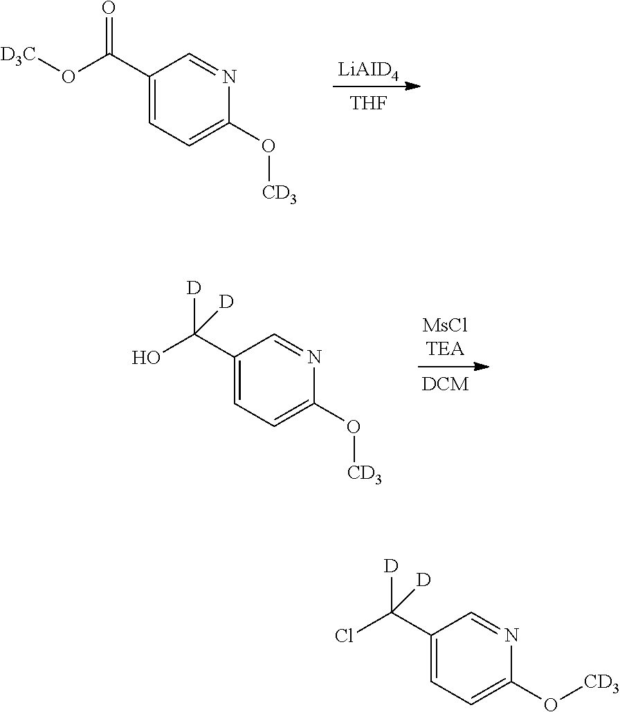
[THF].[LiAID4].C1(C(O[D3C])=O)=CC=C(O[CD3])N=C1.[DCM].C1(C(O)([D])[D])=CC=C(O[CD3])N=C1.C1(C(Cl)([D])[D])=CC=C(O[CD3])N=C1
